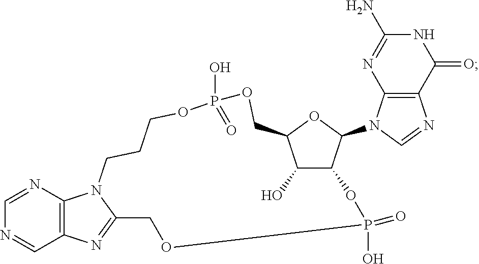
C1=NC2=C(C=N1)N=C1N2CCCOP(O)(=O)OCC2OC(N3C=NC4=C3N=C(N)NC4=O)C(C2O)OP(O)(=O)OC1
